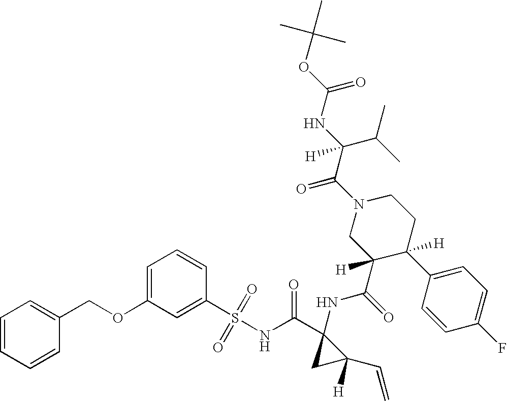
C1=CC=CC=C1COC1=CC=CC(S(NC(C2(NC(=O)C3([H])C(C4=CC=C(F)C=C4)([H])CCN(C(C(C(C)C)(NC(=O)OC(C)(C)C)[H])=O)C3)CC2(C=C)[H])=O)(=O)=O)=C1
